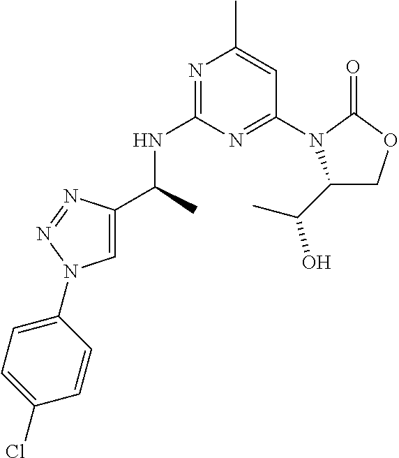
N1=C(NC(C)C2=CN(C3=CC=C(Cl)C=C3)N=N2)N=C(N2C(C(C)O)COC2=O)C=C1C
